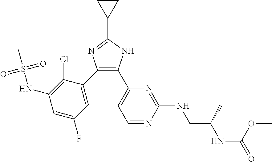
C1(C2=CC(F)=CC(NS(C)(=O)=O)=C2Cl)=C(C2=CC=NC(NCC(NC(=O)OC)C)=N2)NC(C2CC2)=N1
